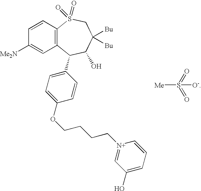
C12=C(C(C3=CC=C(OCCCC[N+]4=CC(O)=CC=C4)C=C3)C(O)C([Bu])([Bu])CS1(=O)=O)C=C([Me2N])C=C2.[Me]S([O-])(=O)=O
